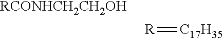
[RCONHCH2CH2OH].[R]=[C17H35]
